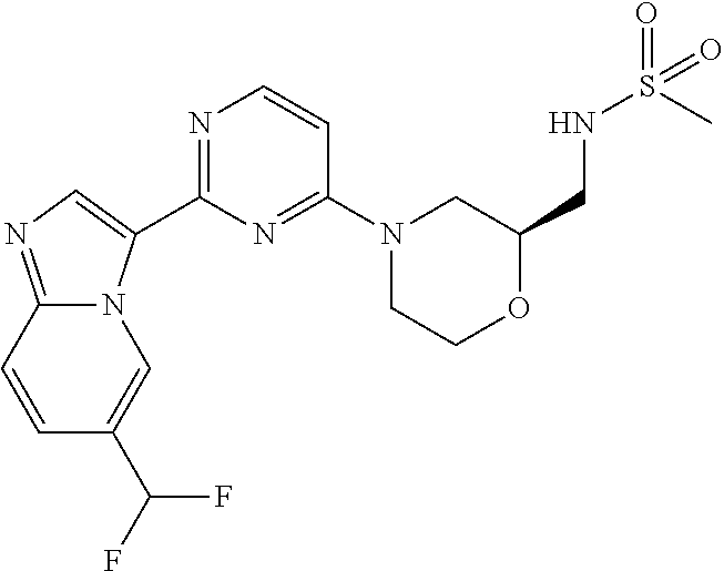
C12=NC=C(C3=NC=CC(N4CCOC(CNS(=O)(C)=O)C4)=N3)N1C=C(C(F)F)C=C2
